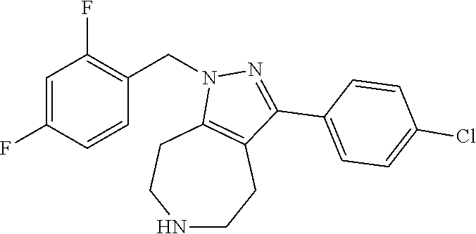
N1CCC2=C(CC1)N(CC1=C(F)C=C(F)C=C1)N=C2C1=CC=C(Cl)C=C1
